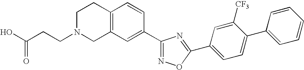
C12=C(C=C(C3=NOC(C4=CC=C(C5=CC=CC=C5)C([CF3])=C4)=N3)C=C1)CN(CCC(O)=O)CC2
